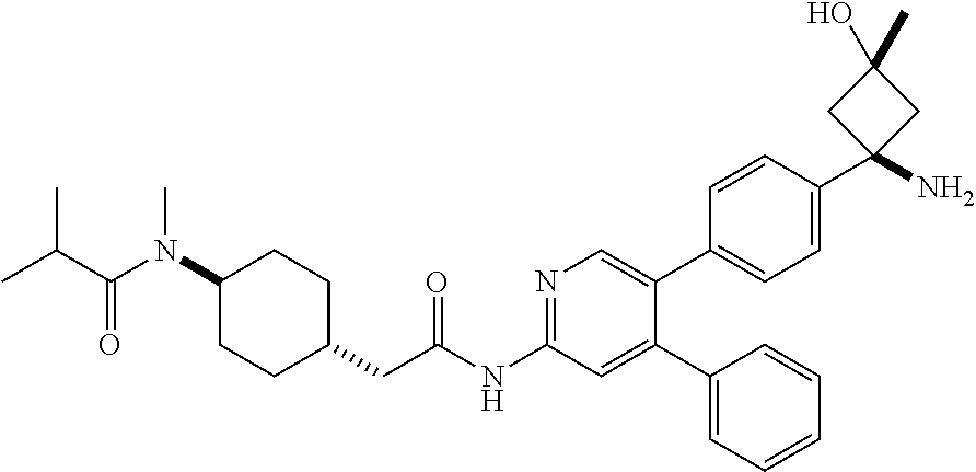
C1(N(C(C(C)C)=O)C)CCC(CC(NC2=NC=C(C3=CC=C(C4(N)CC(C)(O)C4)C=C3)C(C3=CC=CC=C3)=C2)=O)CC1
